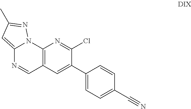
C12=CC(C)=NN1C1=C(C=N2)C=C(C2=CC=C(C#N)C=C2)C(Cl)=N1
